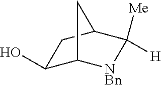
C1(O)C2[NBn]C([Me])([H])C(C1)C2
